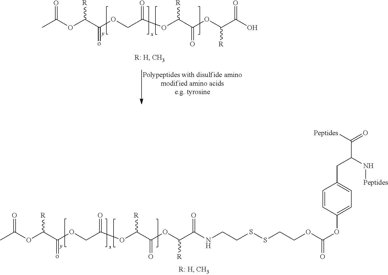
CC(OC(C(OCC(OC(C(OC(C(NCCSSCCOC(OC1=CC=C(CC(N[Peptides])C([Peptides])=O)C=C1)=O)=O)[R])=O)[R])=O)=o)[R])=O.CC(OC(C(OCC(OC(C(OC(C(O)=O)[R])=O)[R])=O)=o)[R])=O
